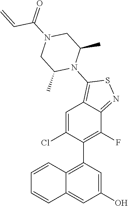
C1=C(Cl)C(C2=C3C(=CC(O)=C2)C=CC=C3)=C(F)C2=NSC(N3C(C)CN(C(C=C)=O)CC3C)=C12
